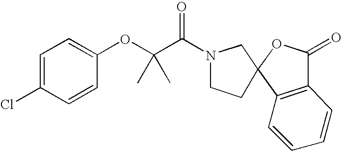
N1(C(C(OC2=CC=C(Cl)C=C2)(C)C)=O)CCC2(C1)OC(=O)C1=C2C=CC=C1
